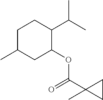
C1C(C)CC(OC(C2(C)CC2)=O)C(C(C)C)C1
